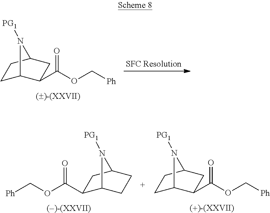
C1(C(OC[Ph])=O)C2CCC(C1)N2[PG1].C1C2C(C(OC[Ph])=O)CC(C1)N2[PG1].C1C2C(C(OC[Ph])=O)CC(C1)N2[PG1]
